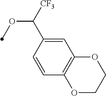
C1=CC(C([CF3])OC)=CC2=C1OCCO2
